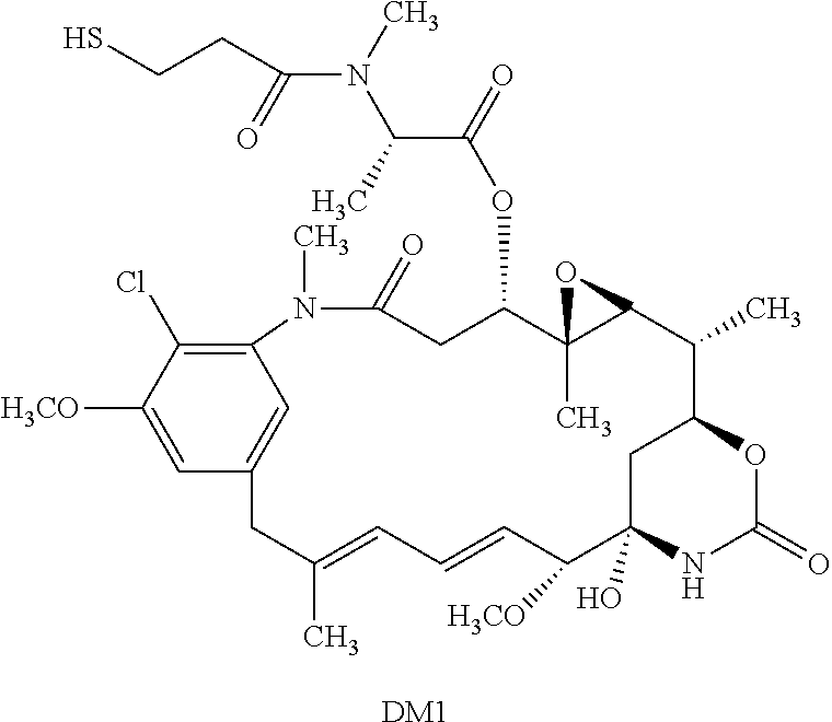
C12=C(Cl)C([H3CO])=CC(=C1)CC(C)=CC=CC([H3CO])C1(O)CC(C(C)C3C(C)(C(OC(=O)C(C)N(C)C(=O)CCS)CC(=O)N2C)O3)OC(=O)N1.[DM1]
